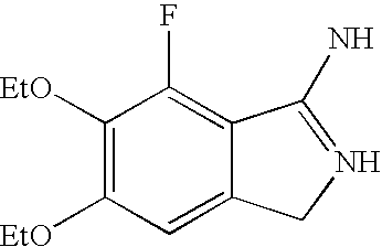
C1([EtO])=C([EtO])C=C2C(=C1F)C(N)=NC2
